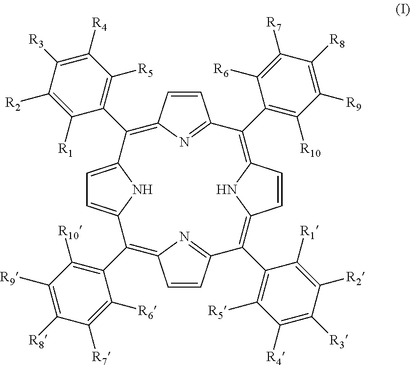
C1([R4])=C([R3])C([R2])=C([R1])C(C2=C3C=CC(=N3)C(C3=C([R10])C([R9])=C([R8])C([R7])=C3[R6])=C3C=CC(=C(C4=C([R5])C([R4])=C([R3])C([R2])=C4[R1])C4=NC(=C(C5=C([R10])C([R9])=C([R8])C([R7])=C5[R6])C5=CC=C2N5)C=C4)N3)=C1[R5]
